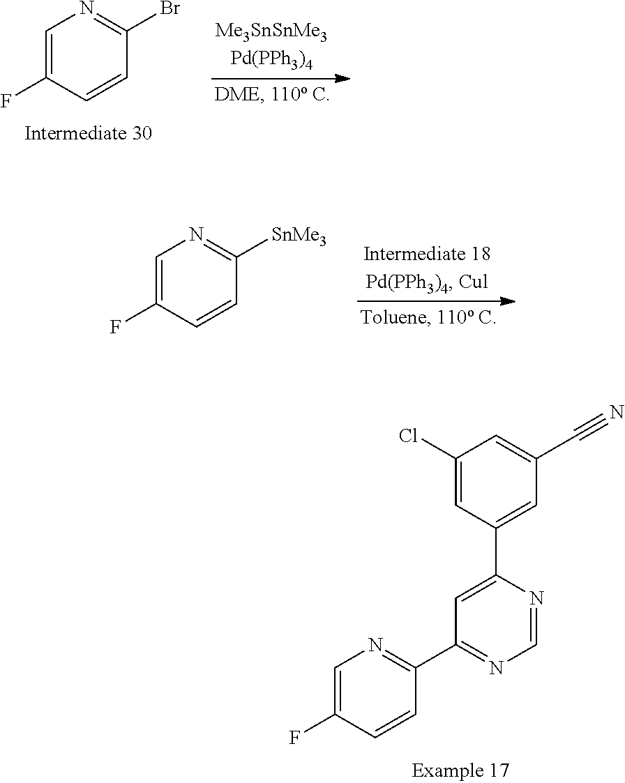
C1=C(F)C=CC(Br)=N1.C1=C(F)C=CC([SnMe3])=N1.C1=C(F)C=CC(C2=NC=NC(C3=CC(C#N)=CC(Cl)=C3)=C2)=N1
